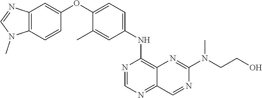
C12=C(C=CC(OC3=CC=C(NC4=C5C(=NC=N4)C=NC(N(CCO)C)=N5)C=C3C)=C1)N(C)C=N2
